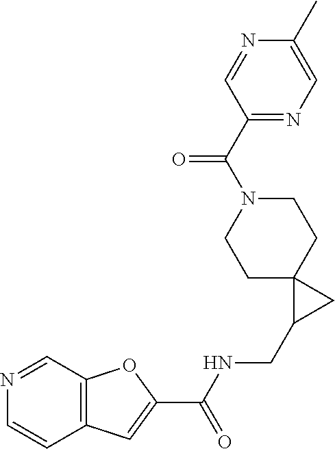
C12=C(C=NC=C1)OC(C(NCC1CC13CCN(C(=O)C1=NC=C(C)N=C1)CC3)=O)=C2
